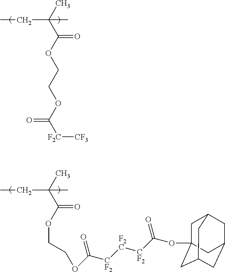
C(C)(C(OCCOC([F2C][CF3])=O)=O)(C)CC.C(C)(C(OCCOC([CF2][F2C][CF2]C(OC12CC3CC(CC(C1)C3)C2)=O)=O)=O)(C)CC
